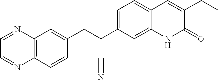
C1=CC(CC(C#N)(C2=CC=C3C(=C2)NC(=O)C(CC)=C3)C)=CC2=C1N=CC=N2
